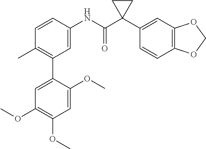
CC1=C(C2=CC(OC)=C(OC)C=C2OC)C=C(NC(C2(C3=CC4=C(C=C3)OCO4)CC2)=O)C=C1
